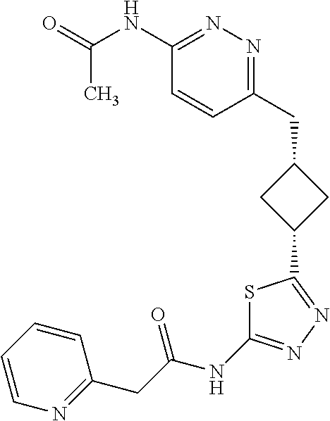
C1(NC(=O)C)=NN=C(CC2CC(C3=NN=C(NC(CC4=NC=CC=C4)=O)S3)C2)C=C1
